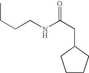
CCCCNC(=O)CC1CCCC1
